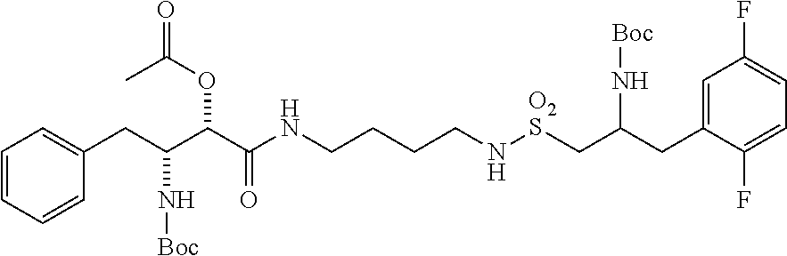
C(N[O2S]CC(CC1=CC(F)=CC=C1F)N[Boc])CCCNC(C(C(CC1=CC=CC=C1)N[Boc])OC(=O)C)=O
